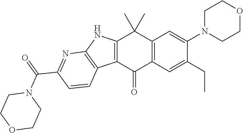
C12=C(C(=O)C3=C(C1(C)C)C=C(N1CCOCC1)C(CC)=C3)C1=C(N2)N=C(C(=O)N2CCOCC2)C=C1
